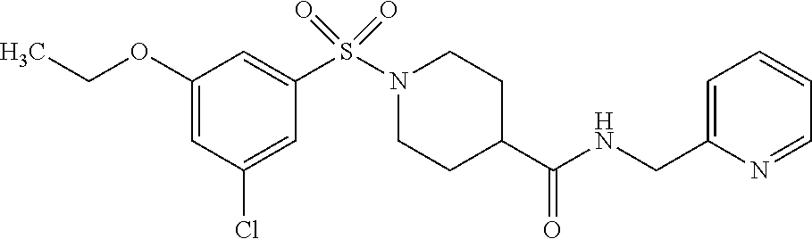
C1(OCC)=CC(Cl)=CC(S(N2CCC(C(NCC3=CC=CC=N3)=O)CC2)(=O)=O)=C1
